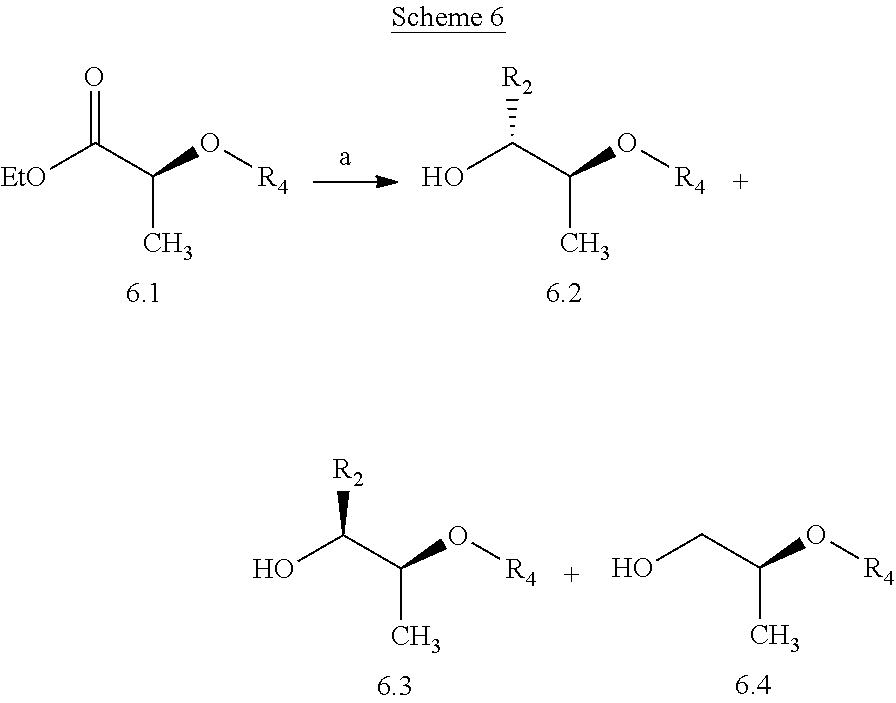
[EtO]C(C(O[R4])C)=O.OC(C(O[R4])C)[R2].OC(C(O[R4])C)[R2].OCC(O[R4])C
